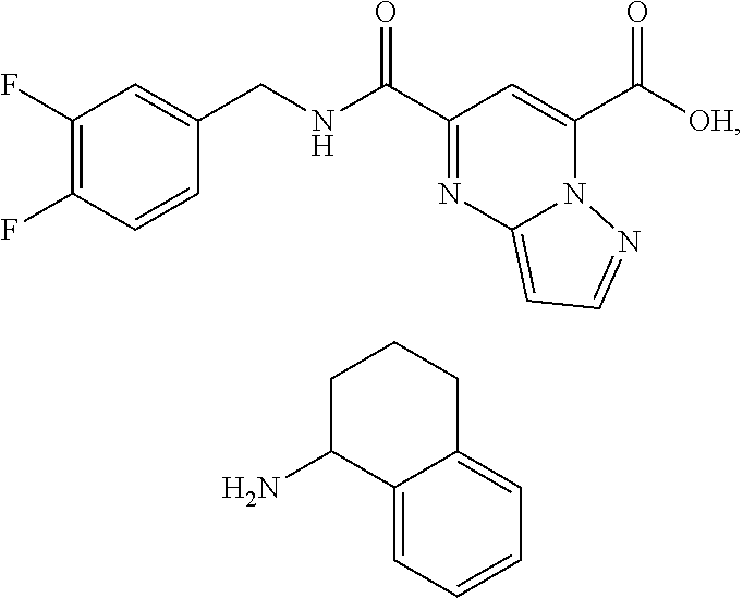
N(C(C1=NC2=CC=NN2C(C([OH])=O)=C1)=O)CC1=CC(F)=C(F)C=C1.C12=CC=CC=C1CCCC2N
